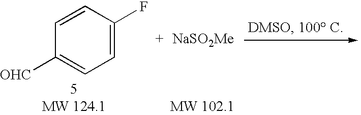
C1=CC([OHC])=CC=C1F.[NaSO2Me]
